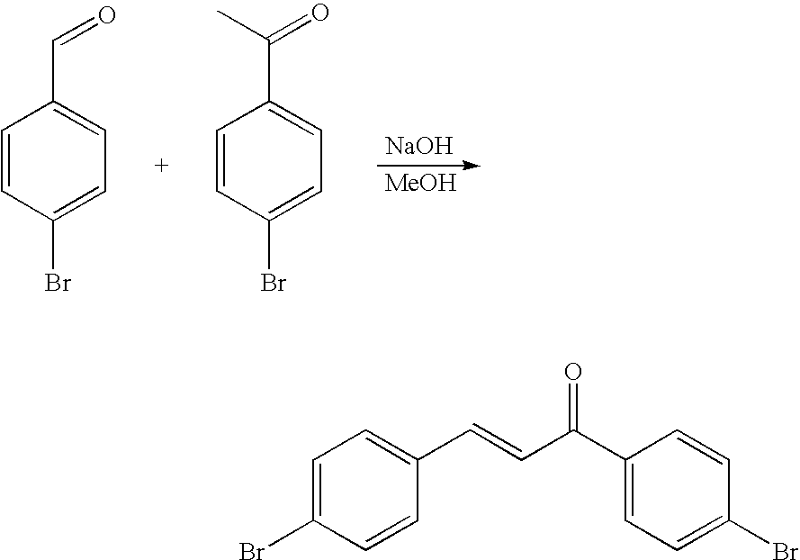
C1=CC(Br)=CC=C1C=O.C1=CC(Br)=CC=C1C(=O)C.[NaOH].[MeOH].C1=C(Br)C=CC(C=CC(C2=CC=C(Br)C=C2)=O)=C1
